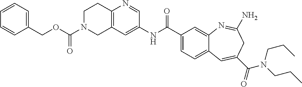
N1=CC(NC(C2=CC=C3C(=C2)N=C(N)CC(C(=O)N(CCC)CCC)=C3)=O)=CC2=C1CCN(C(OCC1=CC=CC=C1)=O)C2
